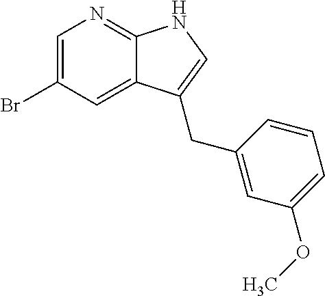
C1=C(Br)C=C2C(=N1)NC=C2CC1=CC(OC)=CC=C1
